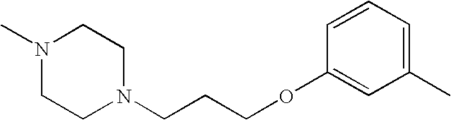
N1(C)CCN(CCCOC2=CC(C)=CC=C2)CC1
